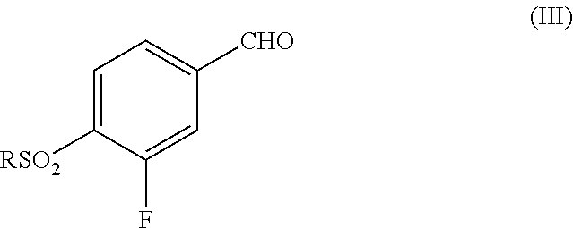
C1=C([RSO2])C(F)=CC([CHO])=C1
